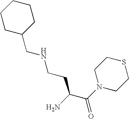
C1C(CNCCC(C(N2CCSCC2)=O)N)CCCC1
